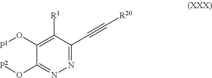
C1([R1])=C(O[P1])C(O[P2])=NN=C1C#C[R20]
